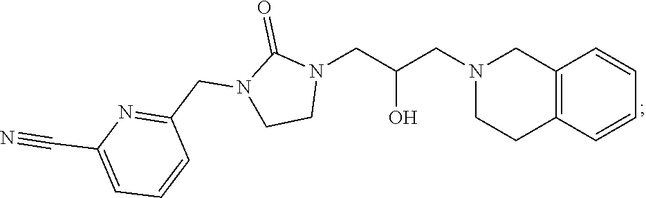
C12=C(C=CC=C1)CCN(CC(CN1C(=O)N(CC3=NC(C#N)=CC=C3)CC1)O)C2
